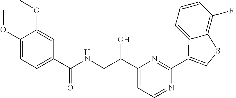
C1(OC)=CC=C(C(NCC(C2=CC=NC(C3=CSC4=C(F)C=CC=C43)=N2)O)=O)C=C1OC
